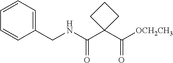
C1=CC(CNC(C2(C([OCH2CH3])=O)CCC2)=O)=CC=C1
